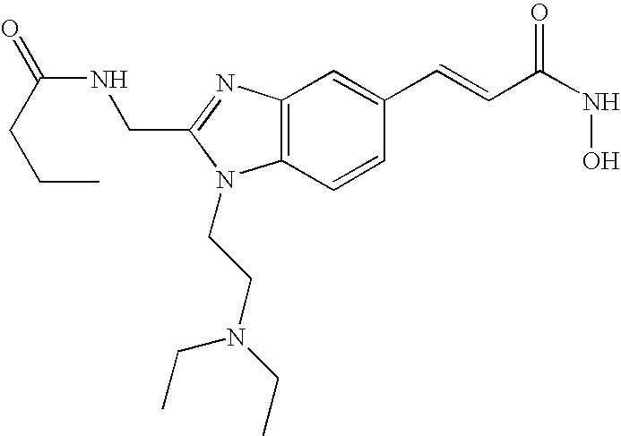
C12=C(N=C(CNC(=O)CCC)N1CCN(CC)CC)C=C(C=CC(=O)NO)C=C2
